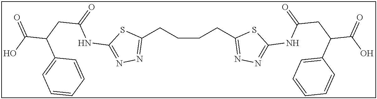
C1(CCCCC2=NN=C(NC(CC(C(O)=O)C3=CC=CC=C3)=O)S2)=NN=C(NC(=O)CC(C(O)=O)C2=CC=CC=C2)S1
